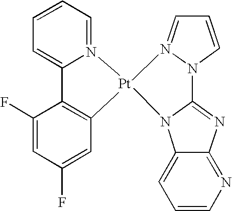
C1=N2N(C=C1)C1=NC3=NC=CC=C3N1[Pt]21N2=CC=CC=C2C2=C1C=C(F)C=C2F
